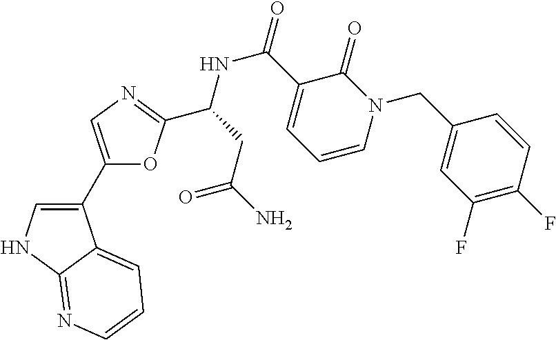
C1(C2=CN=C(C(CC(N)=O)NC(=O)C3=CC=CN(CC4=CC(F)=C(F)C=C4)C3=O)O2)=CNC2=NC=CC=C12
